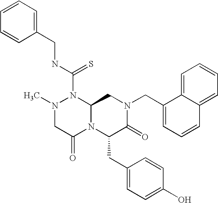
N1(C(NCC2=CC=CC=C2)=S)N(C)CC(=O)N2C1CN(CC1=CC=CC3=CC=CC=C13)C(=O)C2CC1=CC=C(O)C=C1
